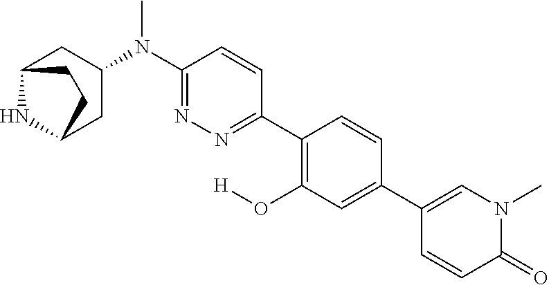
C12NC(CC(N(C3=NN=C(C4=C(O[H])C=C(C5=CN(C)C(=O)C=C5)C=C4)C=C3)C)C1)CC2
